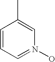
C1=CC=N(O)C=C1C
